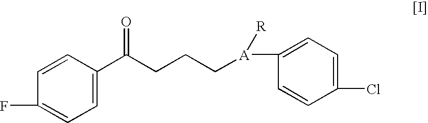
C1=CC(C(CCC[A](C2=CC=C(Cl)C=C2)[R])=O)=CC=C1F
